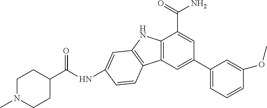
N(C1=CC2=C(C3=C(C(C(N)=O)=CC(C4=CC=CC(OC)=C4)=C3)N2)C=C1)C(C1CCN(C)CC1)=O
